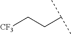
C(C[CF3])C(C)C
